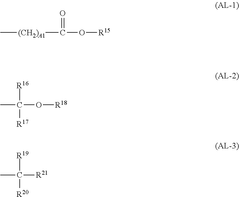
[(CH2)A1](C(=O)O[R15])C.CC(O[R18])([R16])[R17].CC([R21])([R19])[R20]
